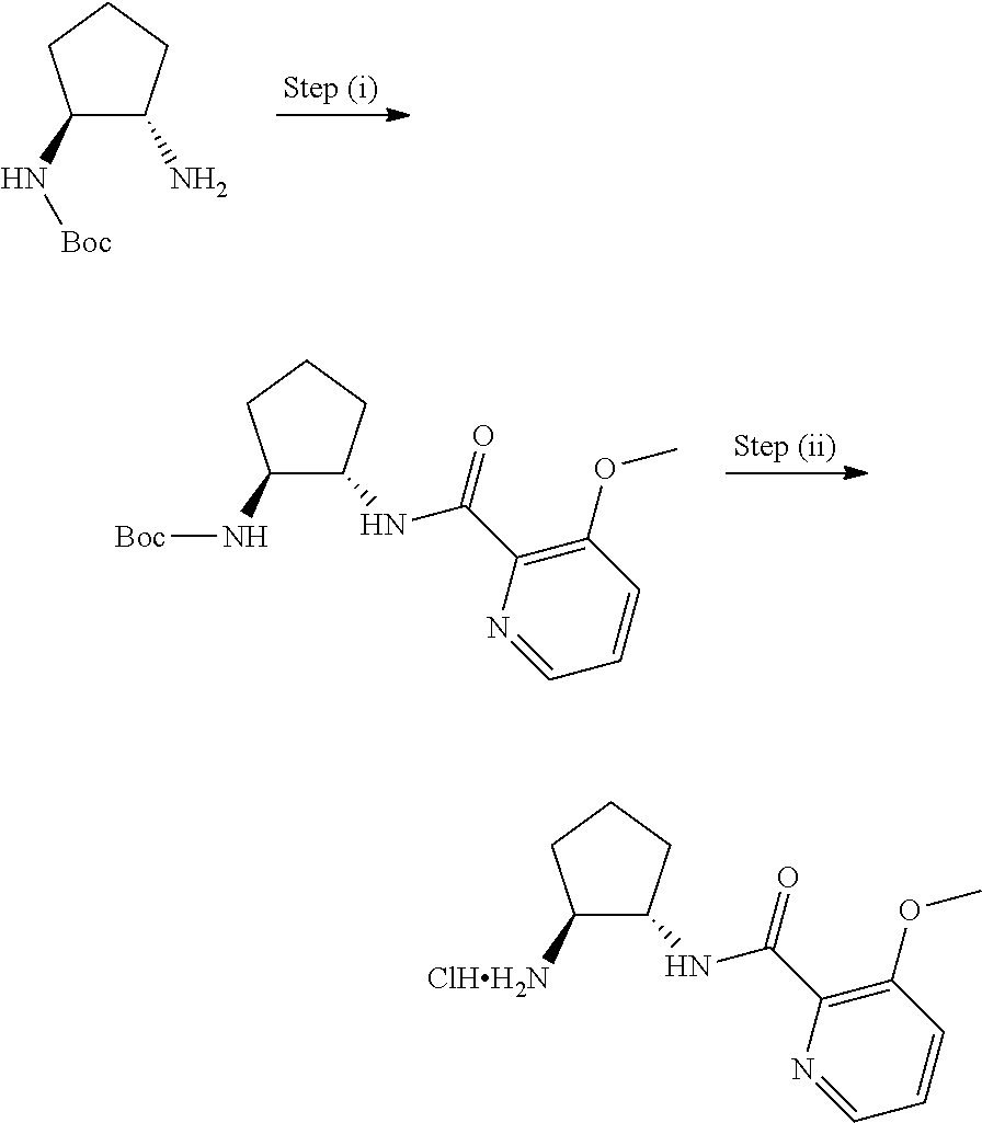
C1(N[Boc])C(N)CCC1.C1(N[Boc])C(NC(C2=C(OC)C=CC=N2)=O)CCC1.C1([ClHH2N])C(NC(C2=C(OC)C=CC=N2)=O)CCC1
